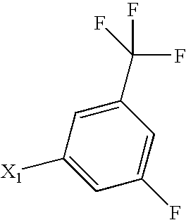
C1(F)=CC(C(F)(F)F)=CC([X1])=C1
